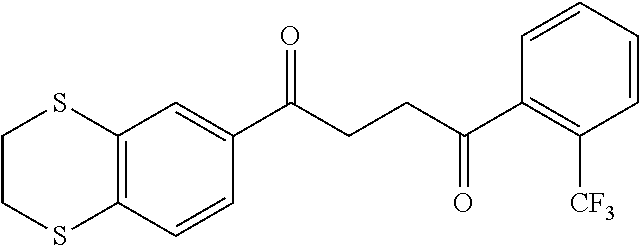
C12=C(C=CC(C(CCC(C3=C([CF3])C=CC=C3)=O)=O)=C1)SCCS2
